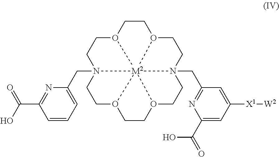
O12CCO3CCN4(CC5=CC=CC(C(=O)O)=N5)CCO5CCO6CCN(CC7=NC(C(O)=O)=CC([X1][W2])=C7)(CC1)[M2]23456
